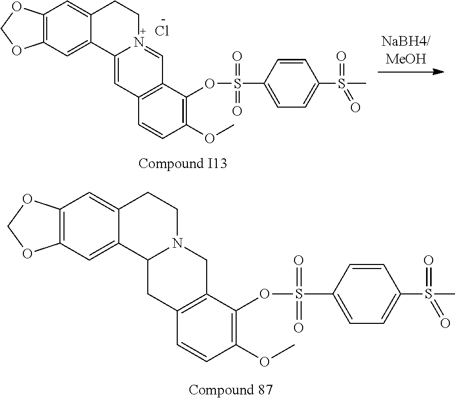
C1(OC)=C(OS(C2=CC=C(S(C)(=O)=O)C=C2)(=O)=O)C2=C(C=C1)C=C1N(=C2)CCC2=CC3=C(C=C12)OCO3.Cl.C1(OC)=C(OS(C2=CC=C(S(C)(=O)=O)C=C2)(=O)=O)C2=C(C=C1)CC1N(C2)CCC2=CC3=C(C=C12)OCO3
